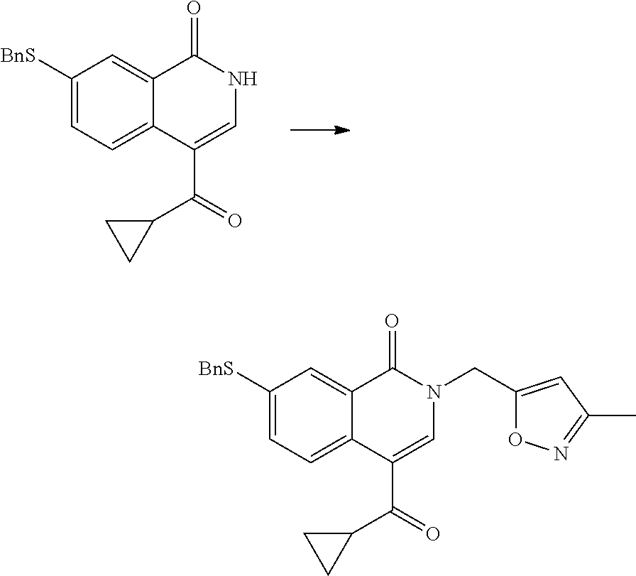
C1([BnS])=CC=C2C(=C1)C(=O)NC=C2C(=O)C1CC1.C1([BnS])=CC=C2C(=C1)C(=O)N(CC1=CC(C)=NO1)C=C2C(=O)C1CC1
